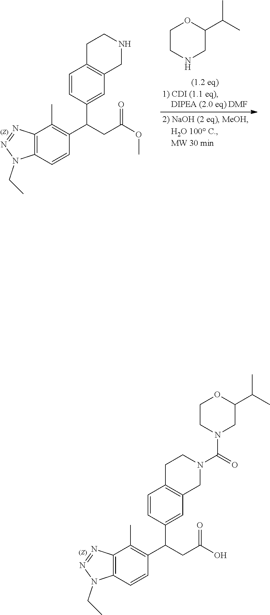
C1(C(C)C)CNCCO1.N1(CC)N=NC2=C1C=CC(C(C1=CC3=C(C=C1)CCNC3)CC(=O)OC)=C2C.N1=NN(CC)C2=C1C(C)=C(C(C1=CC3=C(C=C1)CCN(C(N1CCOC(C(C)C)C1)=O)C3)CC(=O)O)C=C2
